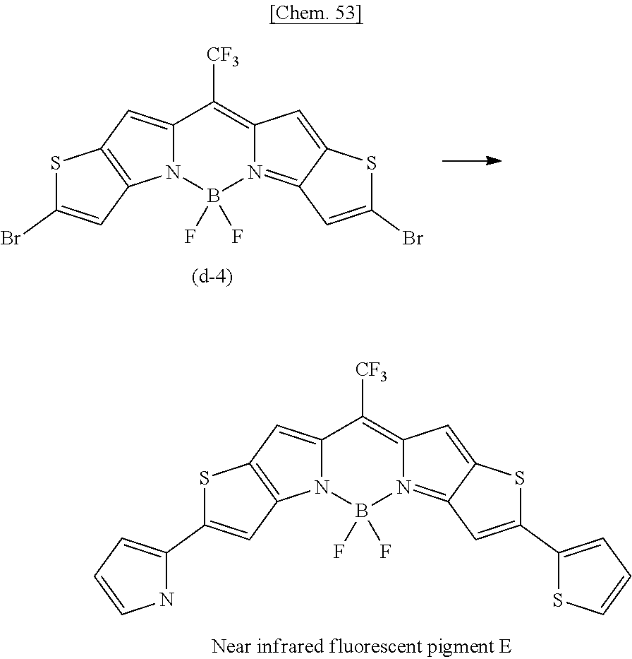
C12=CC3=C(N1B(F)(F)N1=C4C(=CC1=C2[CF3])SC(Br)=C4)C=C(Br)S3.C12=CC3=C(N1B(F)(F)N1=C4C(=CC1=C2[CF3])SC(C1=CC=CS1)=C4)C=C(C1=CC=CN1)S3
